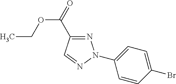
N1=C(C(=O)OCC)C=NN1C1=CC=C(Br)C=C1
